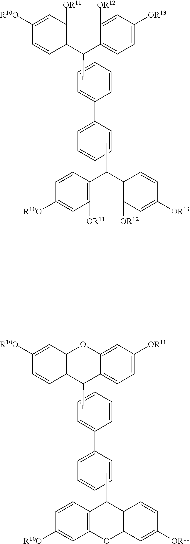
C1=C(C(C2=C([OR11])C=C([R10O])C=C2)C)C([OR12])=CC([OR13])=C1.C1=CC([OR13])=CC([OR12])=C1C(C1=C([OR11])C=C([R10O])C=C1)C.C1=CC=CC=C1C1=CC=CC=C1.C1=C2C(=CC([OR11])=C1)OC1=C(C=CC([R10O])=C1)C2C.C1=CC([OR11])=CC2=C1C(C)C1=C(C=C([R10O])C=C1)O2.C1=CC=CC=C1C1=CC=CC=C1
